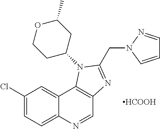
C1(Cl)=CC=C2C(=C1)C1=C(C=N2)N=C(CN2C=CC=N2)N1C1CC(C)OCC1.[HCOOH]
